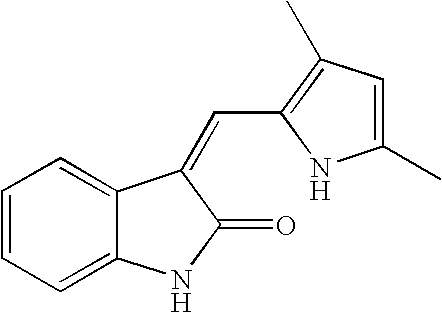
C12=CC=CC=C1NC(=O)C2=CC1=C(C)C=C(C)N1
